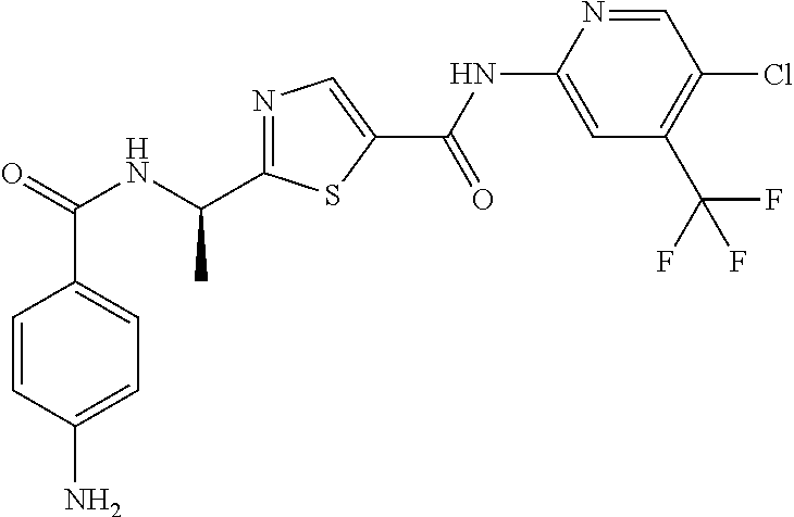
C1=C(N)C=CC(C(=O)NC(C)C2=NC=C(C(NC3=CC(C(F)(F)F)=C(Cl)C=N3)=O)S2)=C1
